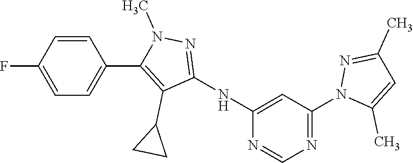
N1=C(N2C(C)=CC(C)=N2)C=C(NC2=NN(C)C(C3=CC=C(F)C=C3)=C2C2CC2)N=C1
